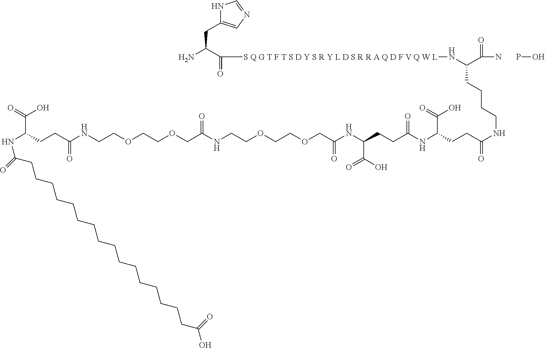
N(C(CCC(NCCOCCOCC(NCCOCCOCC(NC(CCC(NC(CCC(NCCCCC(C(N)=O)N[S Q G T F T S D Y S R Y L D S R R A Q D F V Q W L]C(C(N)CC1=CN=CN1)=O)=O)C(=O)O)=O)C(O)=O)=O)=O)=O)C(=O)O)C(CCCCCCCCCCCCCCCCC(O)=O)=O.PO
